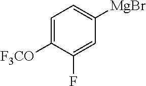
C1=C([F3CO])C(F)=CC([MgBr])=C1
